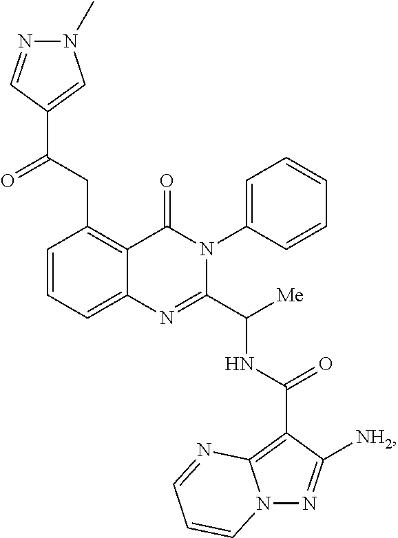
C12=CC=CC(CC(C3=CN(C)N=C3)=O)=C1C(=O)N(C1=CC=CC=C1)C(C([Me])NC(C1=C3N(N=C1[NH2])C=CC=N3)=O)=N2
